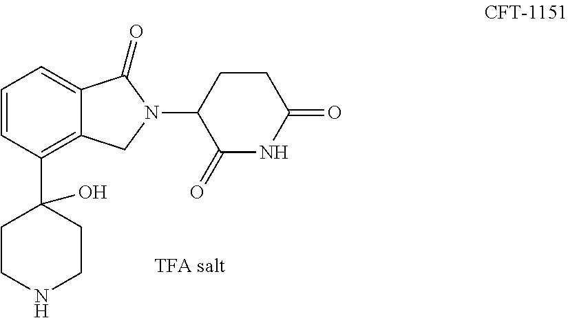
C12=C(C3(O)CCNCC3)C=CC=C1C(=O)N(C1C(=O)NC(=O)CC1)C2
